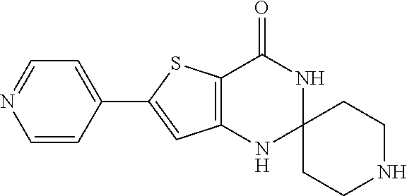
C12=C(C(=O)NC3(N1)CCNCC3)SC(C1=CC=NC=C1)=C2
